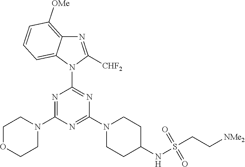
N1=C(N2CCOCC2)N=C(N2CCC(NS(CC[NMe2])(=O)=O)CC2)N=C1N1C2=CC=CC([OMe])=C2N=C1[CHF2]
